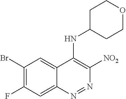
C1(Br)=C(F)C=C2C(=C1)C(NC1CCOCC1)=C([NO2])N=N2
